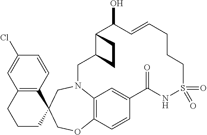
C12=C(C=CC(Cl)=C1)C1(CCC2)CN2C3=C(C=CC(=C3)C(=O)NS(=O)(=O)CCCC=CC(O)C3C(C2)CC3)OC1
